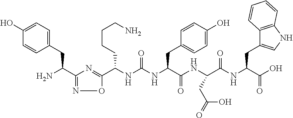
C1(C(N)CC2=CC=C(O)C=C2)=NOC(C(NC(NC(C(NC(C(NC(C(O)=O)CC2=CNC3=C2C=CC=C3)=O)CC(=O)O)=O)CC2=CC=C(O)C=C2)=O)CCCCN)=N1
